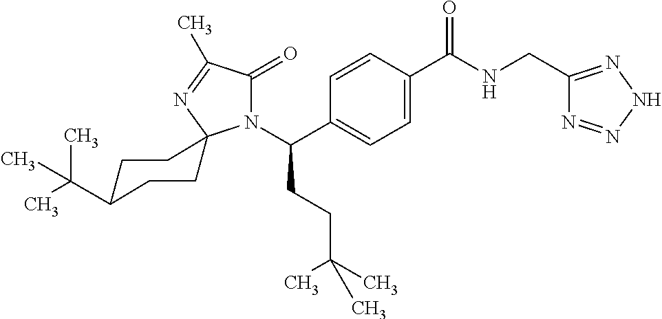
C1=C(C(=O)NCC2=NNN=N2)C=CC(C(N2C(=O)C(C)=NC23CCC(C(C)(C)C)CC3)CCC(C)(C)C)=C1
